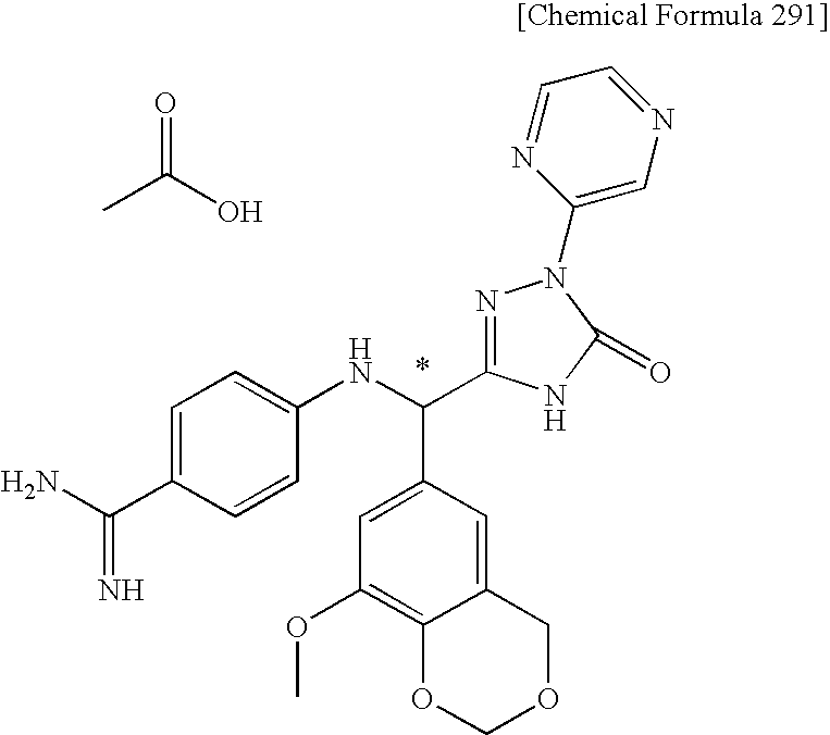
CC(O)=O.NC(C1=CC=C(NC(C2=CC(OC)=C3C(=C2)COCO3)C2=NN(C3=CN=CC=N3)C(=O)N2)C=C1)=N
